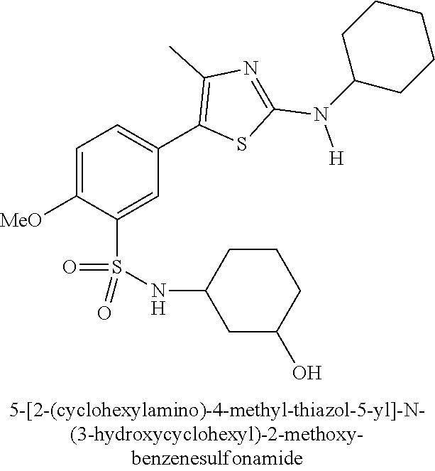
C1=C([MeO])C(S(NC2CC(O)CCC2)(=O)=O)=CC(C2=C(C)N=C(N([H])C3CCCCC3)S2)=C1
